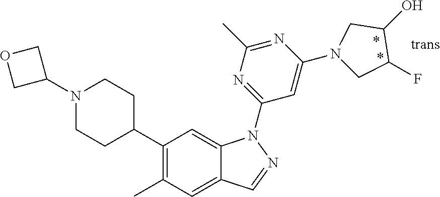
C1(C2CCN(C3COC3)CC2)=C(C)C=C2C(=C1)N(C1=NC(C)=NC(N3CC(O)C(F)C3)=C1)N=C2
